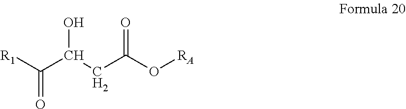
[R1]C(C(CC(O[RA])=O)O)=O
